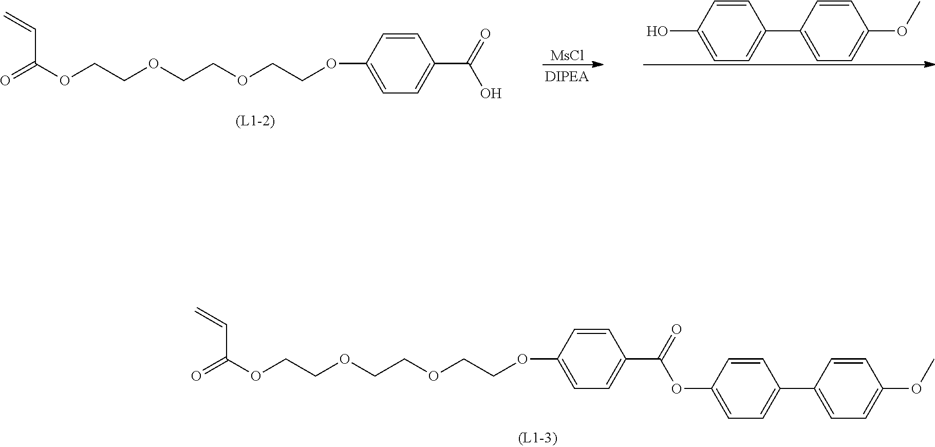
O(CCOCCOCCOC1=CC=C(C(=O)OC2=CC=C(C3=CC=C(OC)C=C3)C=C2)C=C1)C(=O)C=C.O(CCOCCOCCOC1=CC=C(C(=O)O)C=C1)C(=O)C=C.C1(C2=CC=C(OC)C=C2)=CC=C(O)C=C1.[MsCl]
